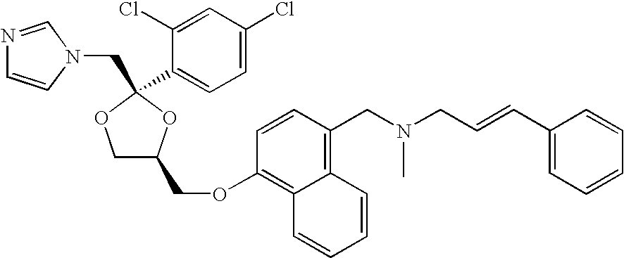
N1=CN(CC2(C3=CC=C(Cl)C=C3Cl)OC(COC3=C4C(=C(CN(CC=CC5=CC=CC=C5)C)C=C3)C=CC=C4)CO2)C=C1
